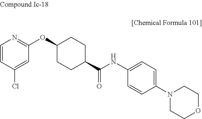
C1=CC(Cl)=CC(OC2CCC(C(NC3=CC=C(N4CCOCC4)C=C3)=O)CC2)=N1
